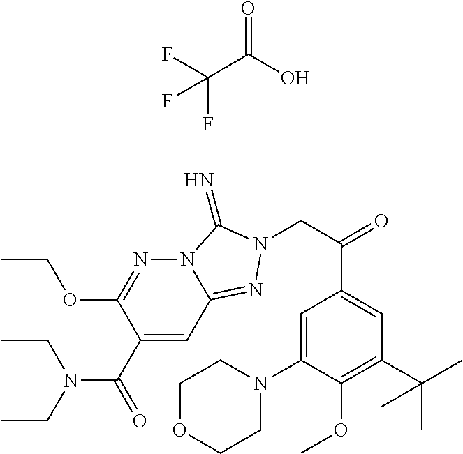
C1(C(=O)N(CC)CC)=CC2=NN(CC(=O)C3=CC(C(C)(C)C)=C(OC)C(N4CCOCC4)=C3)C(=N)N2N=C1OCC.C(C(O)=O)(F)(F)F
